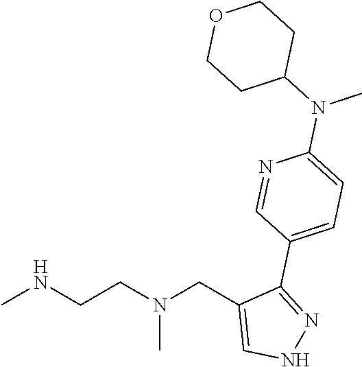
CNCCN(CC1=CNN=C1C1=CC=C(N(C2CCOCC2)C)N=C1)C
